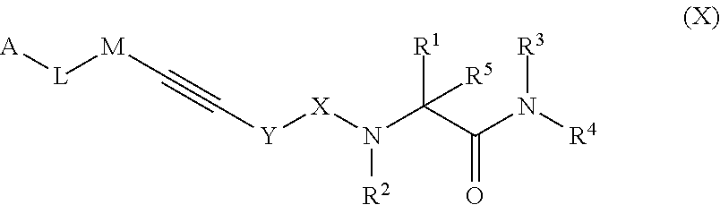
[A][L][M]C#C[Y][X]N(C([R5])(C(N([R4])[R3])=O)[R1])[R2]
